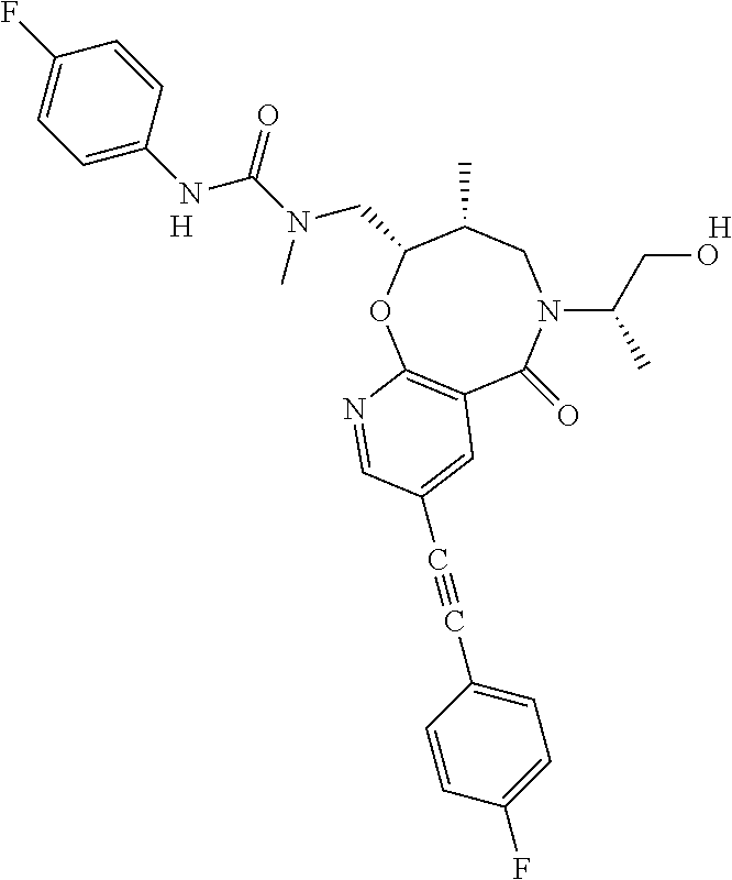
[H].C12=C(OC(CN(C(=O)NC3=CC=C(F)C=C3)C)C(C)CN(C(CO)C)C1=O)N=CC(C#CC1=CC=C(F)C=C1)=C2.[H]
